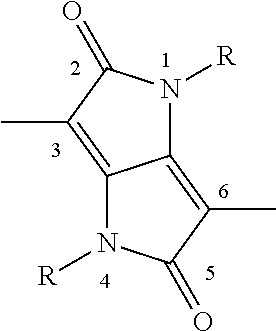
C12=C(C)C(=O)N([R])C1=C(C)C(=O)N2[R]
